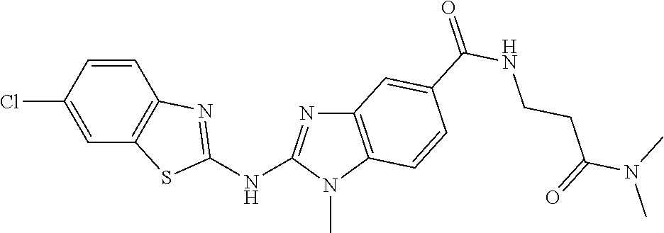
ClC1=CC2=C(C=C1)N=C(NC1=NC3=C(N1C)C=CC(C(NCCC(N(C)C)=O)=O)=C3)S2
